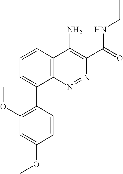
C1=CC2=C(C(C3=C(OC)C=C(OC)C=C3)=C1)N=NC(C(=O)NCC)=C2N
